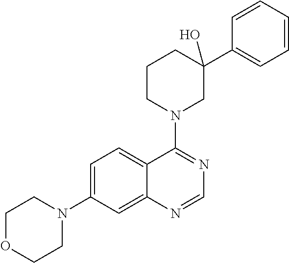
C1OCCN(C2=CC=C3C(=C2)N=CN=C3N2CC(C3=CC=CC=C3)(O)CCC2)C1
